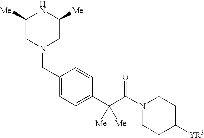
C1([Me])CN(CC2=CC=C(C(C(N3CCC([YR3])CC3)=O)([Me])[Me])C=C2)CC([Me])N1
